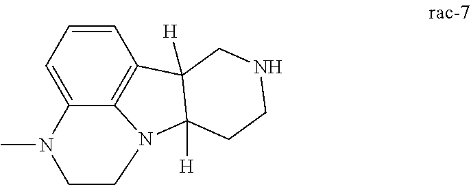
C1=CC=C2C3=C1C1([H])C([H])(N3CCN2C)CCNC1
